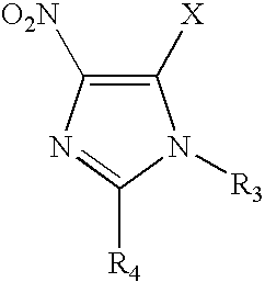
C1([X])=C([O2N])N=C([R4])N1[R3]
